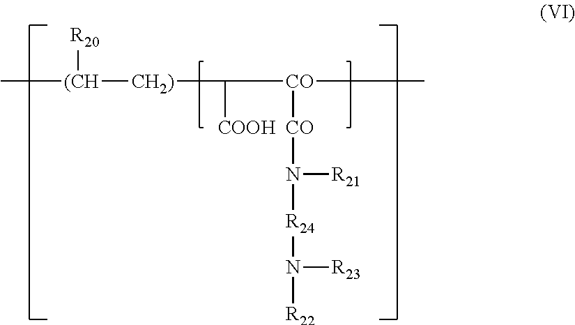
[(CH]([CH2)]C([COOH])[CO]([CO]N([R24]N([R22])[R23])[R21])C)([R20])C
